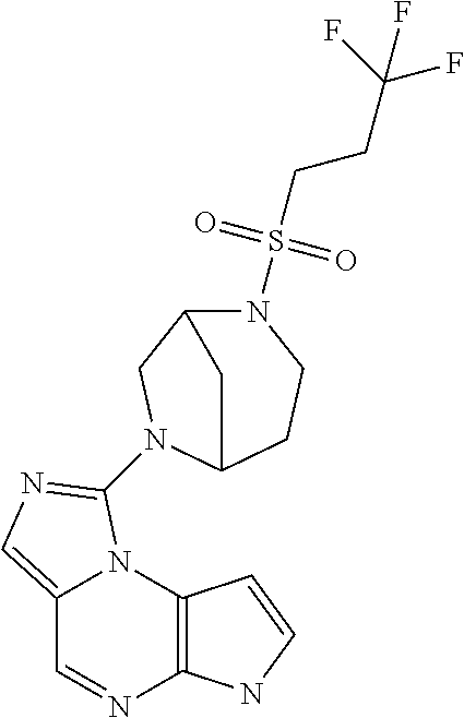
C12=C(N3C(=CN=C3N3CC4N(S(CCC(F)(F)F)(=O)=O)CCC3C4)C=N1)C=CN2
